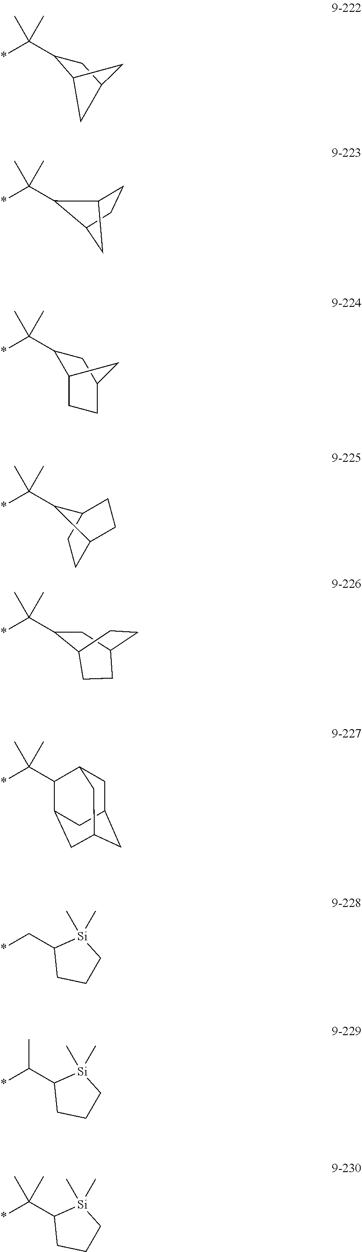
C(*)(C1C2CC(C1)C2)(C)C.*C(C1C2CCC(C1)C2)(C)C.*C(C1C2CCC1C2)(C)C.*C(C1C2CCC1CC2)(C)C.*C(C1CC2CCC1CC2)(C)C.*C(C1C2CC3CC(CC1C3)C2)(C)C.C(C1CCC[Si]1(C)C)*.C(C1CCC[Si]1(C)C)(*)C.CC(C)(C1CCC[Si]1(C)C)*
